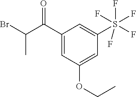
C1(C(=O)C(Br)C)=CC(OCC)=CC(S(F)(F)(F)(F)F)=C1
